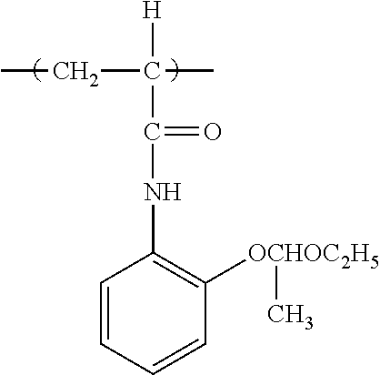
C1=CC=CC([OCHOC2H5]C)=C1NC(=O)C(C)(CC)[H]
